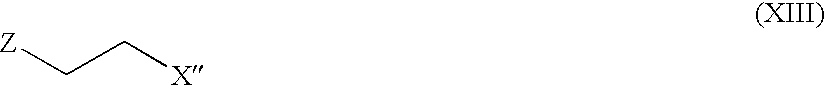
[Z]CC[X]
